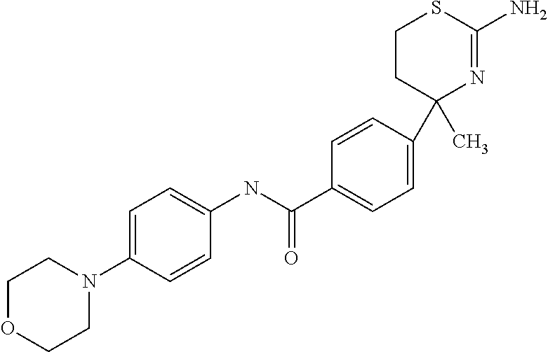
C1=CC(C2(C)N=C(N)SCC2)=CC=C1C(NC1=CC=C(N2CCOCC2)C=C1)=O
